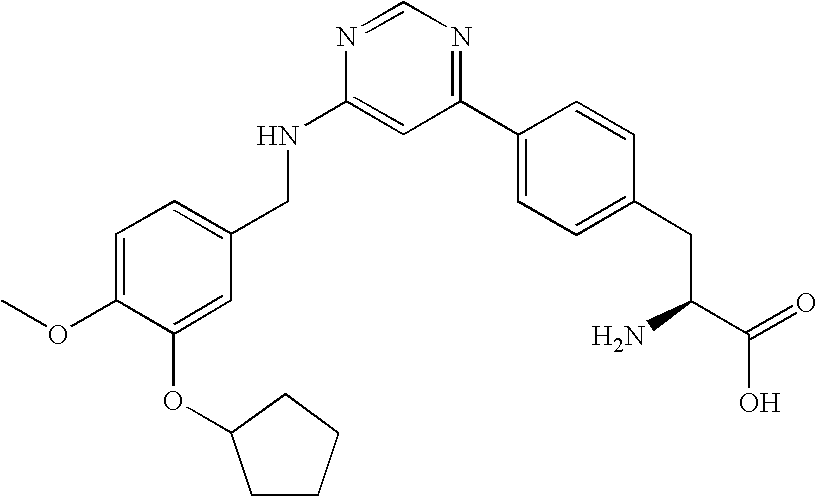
C1(NCC2=CC=C(OC)C(OC3CCCC3)=C2)=CC(C2=CC=C(CC(C(=O)O)N)C=C2)=NC=N1
